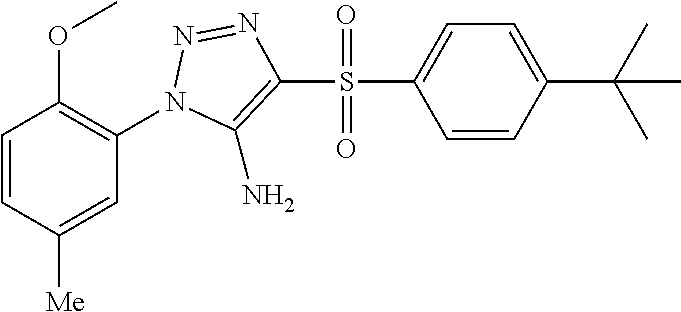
C1=CC([Me])=CC(N2N=NC(S(=O)(=O)C3=CC=C(C(C)(C)C)C=C3)=C2N)=C1OC
